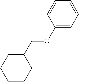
C1(OCC2CCCCC2)=CC(C)=CC=C1
